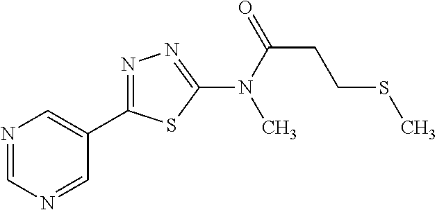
N1=CN=CC(C2=NN=C(N(C(=O)CCSC)C)S2)=C1
